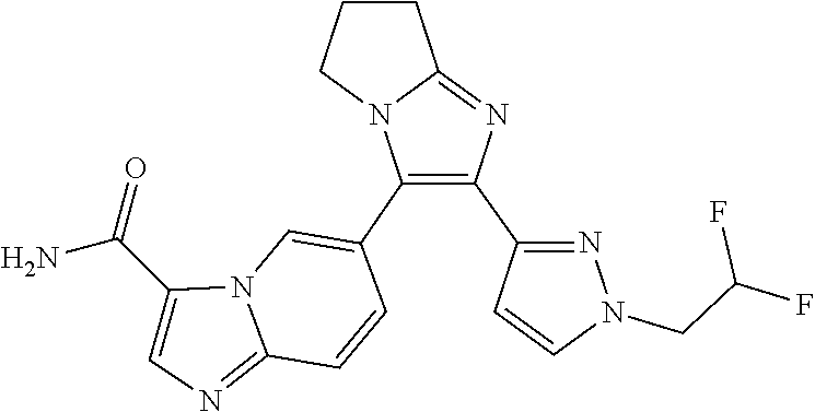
C(N1N=C(C2=C(C3=CN4C(=NC=C4C(N)=O)C=C3)N3C(=N2)CCC3)C=C1)C(F)F
